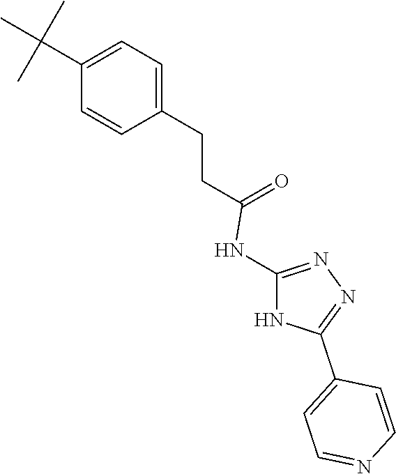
C1=C(CCC(=O)NC2=NN=C(C3=CC=NC=C3)N2)C=CC(C(C)(C)C)=C1
